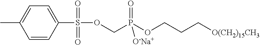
CC1=CC=C(S(OCP(=O)([O-Na+])OCCC[O(CH2)15CH3])(=O)=O)C=C1
